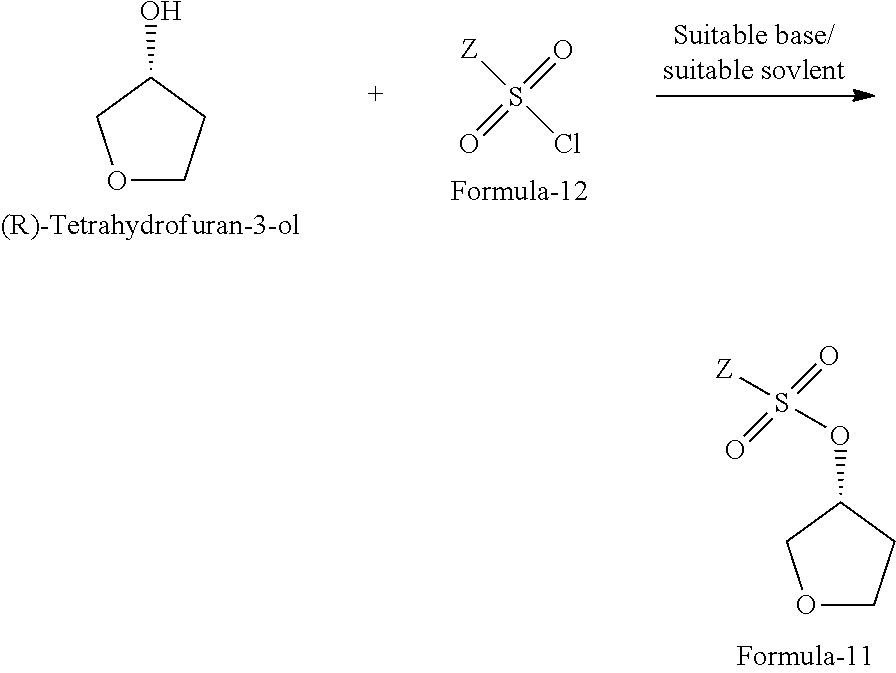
O1CCC(O)C1.[Z]S(Cl)(=O)=O.O(C1CCOC1)S([Z])(=O)=O
